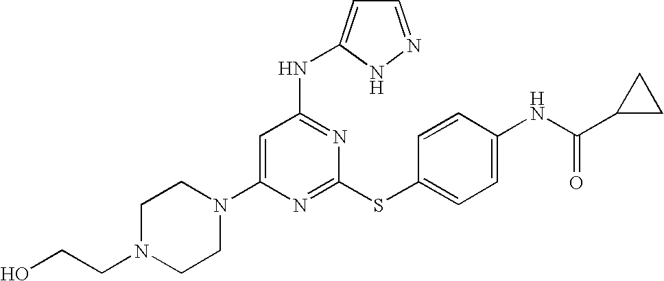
C1N(CCO)CCN(C2=CC(NC3=CC=NN3)=NC(SC3=CC=C(NC(=O)C4CC4)C=C3)=N2)C1
